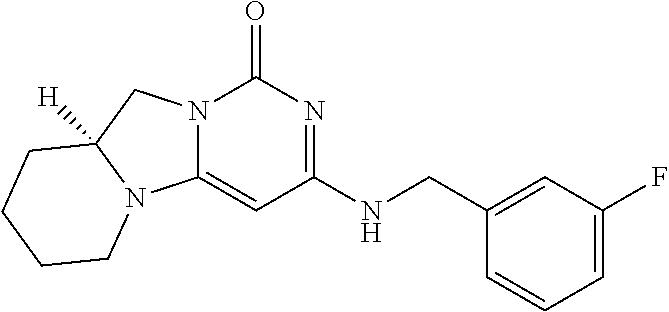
C(NC1=NC(=O)N2C(=C1)N1C([H])(C2)CCCC1)C1=CC(F)=CC=C1
